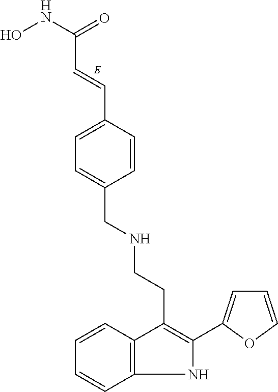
C(=CC1=CC=C(CNCCC2=C(C3=CC=CO3)NC3=C2C=CC=C3)C=C1)C(NO)=O
